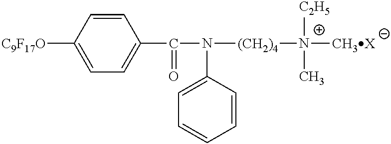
C1(C(N([(CH2)4][N+]([CH3X])([C2H5])C)C2=CC=CC=C2)=O)=CC=C([C9F17O])C=C1
